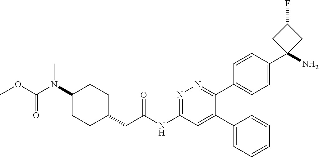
C1(N(C(=O)OC)C)CCC(CC(NC2=NN=C(C3=CC=C(C4(N)CC(F)C4)C=C3)C(C3=CC=CC=C3)=C2)=O)CC1
